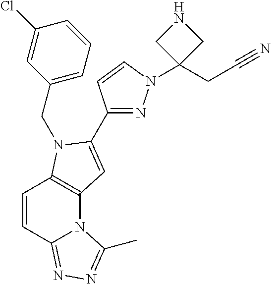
C1=CC2=NN=C(C)N2C2=C1N(CC1=CC=CC(Cl)=C1)C(C1=NN(C3(CC#N)CNC3)C=C1)=C2
